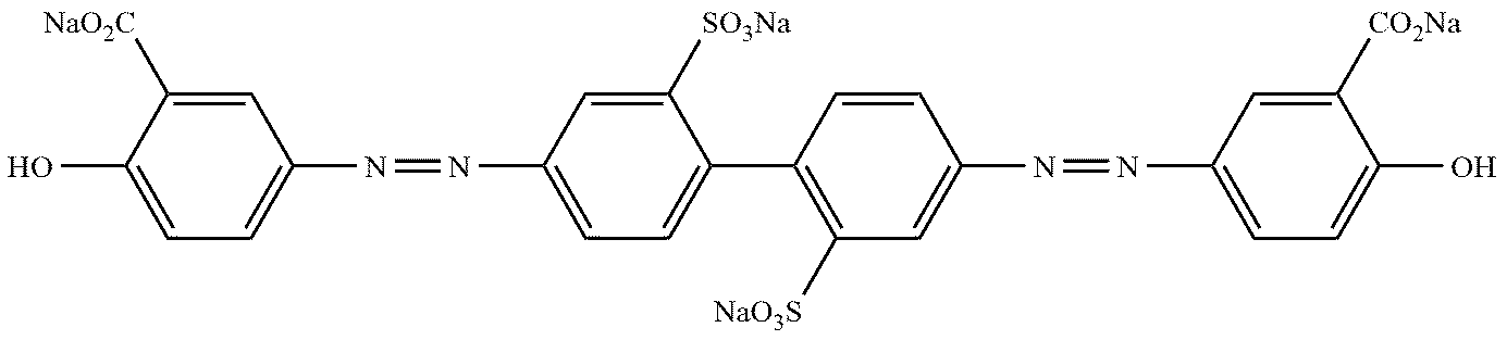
OC1=CC=C(N=NC2=CC=C(C3=C([SO3Na])C=C(N=NC4=CC=C(O)C([CO2Na])=C4)C=C3)C([SO3Na])=C2)C=C1[CO2Na]
